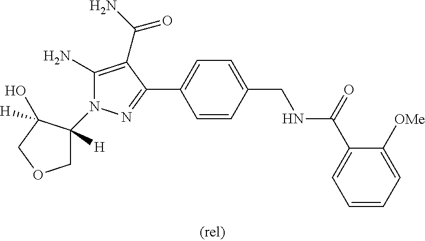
C1(N2C(N)=C(C(N)=O)C(C3=CC=C(CNC(C4=CC=CC=C4[OMe])=O)C=C3)=N2)([H])COCC1(O)[H]
